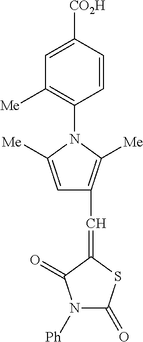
C1=C([CO2H])C=CC(N2C([Me])=CC(C=C3SC(=O)N([Ph])C3=O)=C2[Me])=C1[Me]
